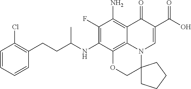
C1(F)=C(NC(CCC2=C(Cl)C=CC=C2)C)C2=C3C(=C1N)C(=O)C(C(O)=O)=CN3C1(CO2)CCCC1
